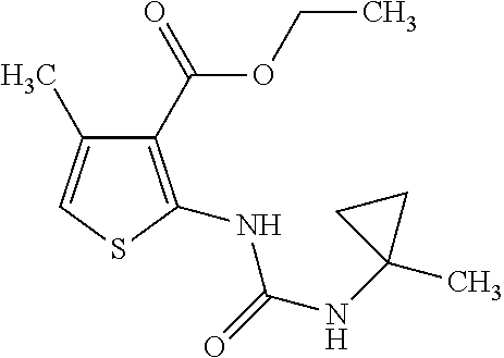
C1(C(=O)OCC)=C(NC(NC2(C)CC2)=O)SC=C1C
